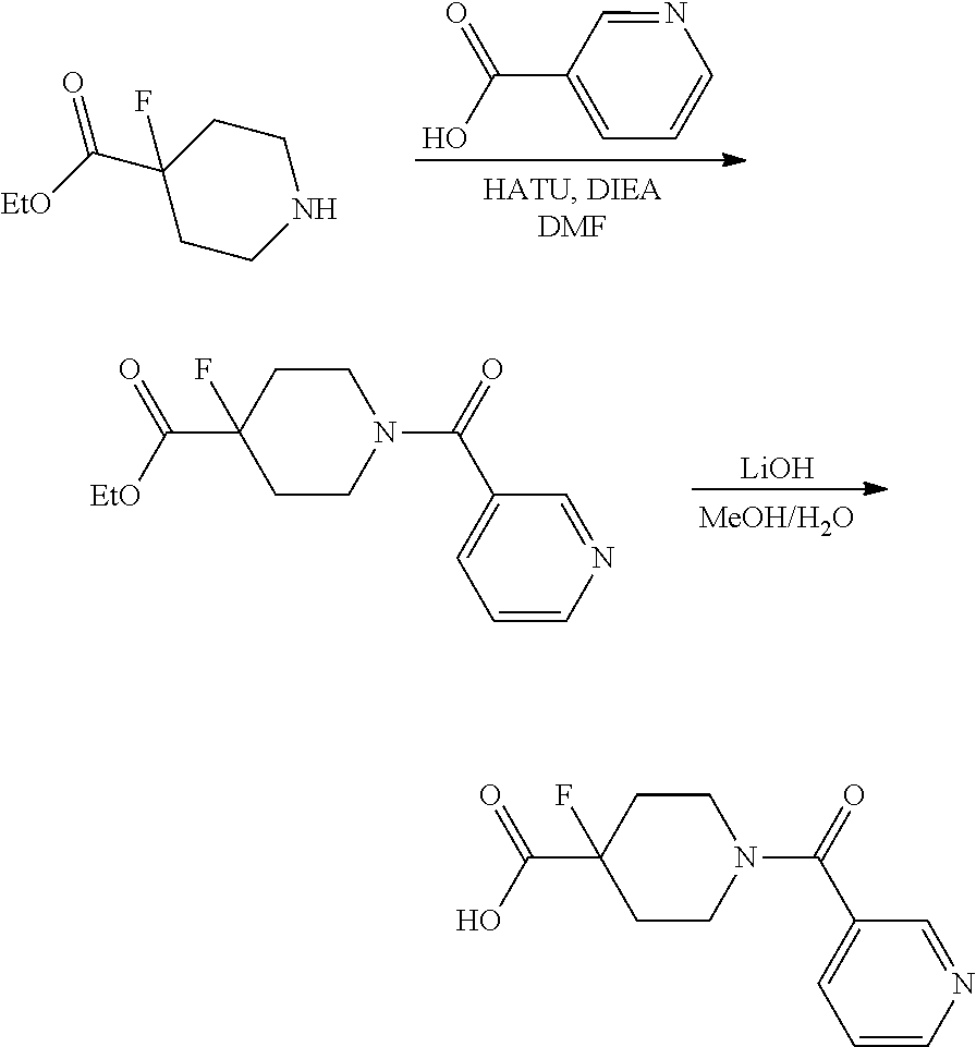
N1CCC(C(=O)[EtO])(F)CC1.C1=NC=CC=C1C(O)=O.C1=NC=CC=C1C(N1CCC(C(=O)[EtO])(F)CC1)=O.[LiOH].C1=NC=CC=C1C(N1CCC(C(=O)O)(F)CC1)=O
